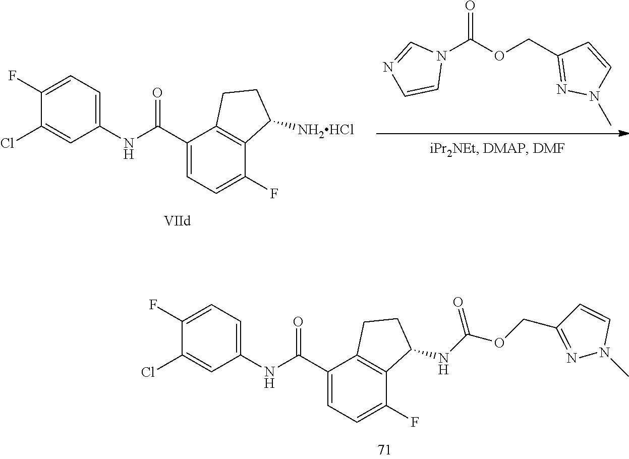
C1(Cl)=CC(NC(C2=CC=C(F)C3=C2CCC3NC(OCC2=NN(C)C=C2)=O)=O)=CC=C1F.C1(Cl)=CC(NC(C2=CC=C(F)C3=C2CCC3[NH2HCl])=O)=CC=C1F.N1(C(OCC2=NN(C)C=C2)=O)C=NC=C1
